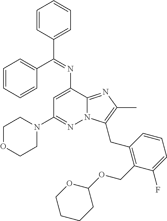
C1=CC(C(=NC2=CC(N3CCOCC3)=NN3C2=NC(C)=C3CC2=C(COC3OCCCC3)C(F)=CC=C2)C2=CC=CC=C2)=CC=C1
